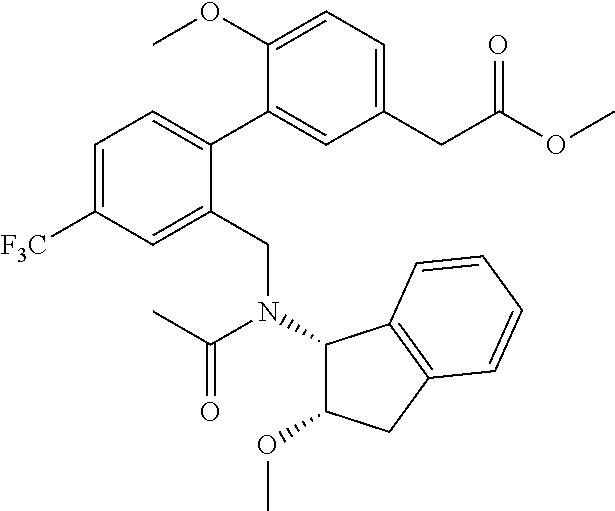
C1=C([F3C])C=C(CN(C(C)=O)C2C(OC)CC3=C2C=CC=C3)C(C2=CC(CC(OC)=O)=CC=C2OC)=C1
